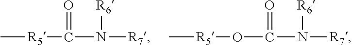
C[R5]C(N([R7])[R6])=O.C[R5]OC(N([R7])[R6])=O
